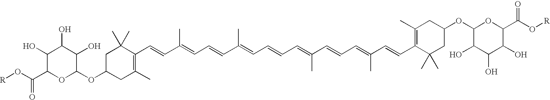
C1(C)=C(C=CC(=CC=CC(=CC=CC=C(C=CC=C(C=CC2=C(C)CC(OC3OC(C(O[R])=O)C(O)C(O)C3O)CC2(C)C)C)C)C)C)C(C)(C)CC(OC2OC(C(O[R])=O)C(O)C(O)C2O)C1
